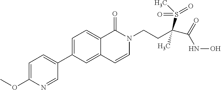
C1=C(OC)N=CC(C2=CC=C3C(=C2)C=CN(CCC(C(=O)NO)(S(C)(=O)=O)C)C3=O)=C1
